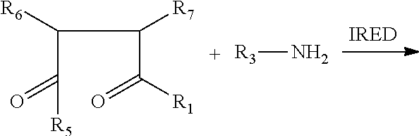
[R3]N.C([R7])(C(=O)[R1])C(C(=O)[R5])[R6]
